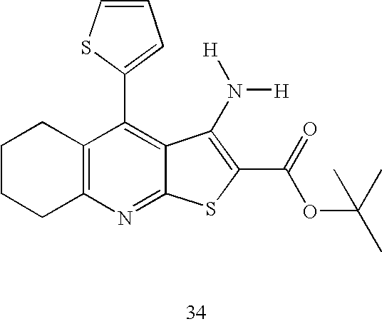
C12=C(N=C3C(=C1C1=CC=CS1)C(N([H])[H])=C(C(=O)OC(C)(C)C)S3)CCCC2
